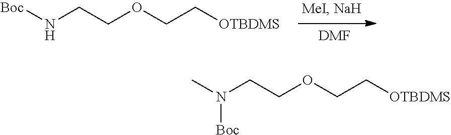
[Boc]NCCOCC[OTBDMS].[DMF].CN(CCOCC[OTBDMS])[Boc]
